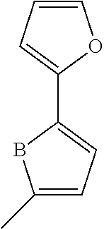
C1=COC(C2=CC=C(C)B2)=C1
